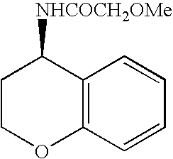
C12=C(C=CC=C1)OCCC2[NHCOCH2OMe]
